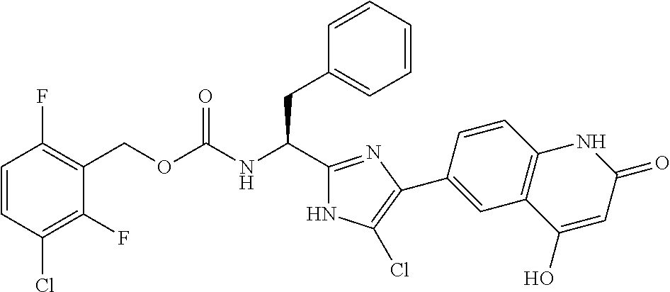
C1=CC(Cl)=C(F)C(COC(NC(C2=NC(C3=CC4=C(C=C3)NC(=O)C=C4O)=C(Cl)N2)CC2=CC=CC=C2)=O)=C1F
